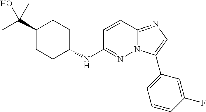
C1(C(C)(C)O)CCC(NC2=NN3C(=NC=C3C3=CC=CC(F)=C3)C=C2)CC1
